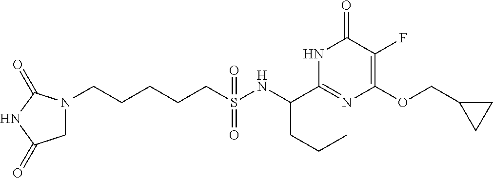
N1(CCCCCS(NC(CCC)C2=NC(OCC3CC3)=C(F)C(=O)N2)(=O)=O)CC(=O)NC1=O
